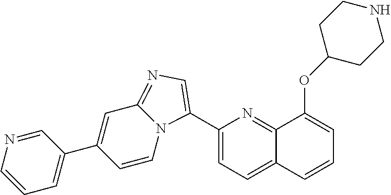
C1(C2=CN=C3C=C(C4=CC=CN=C4)C=CN32)=CC=C2C(=N1)C(OC1CCNCC1)=CC=C2
